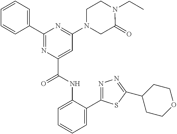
C1=C(NC(C2=CC(N3CC(=O)N(CC)CC3)=NC(C3=CC=CC=C3)=N2)=O)C(C2=NN=C(C3CCOCC3)S2)=CC=C1
